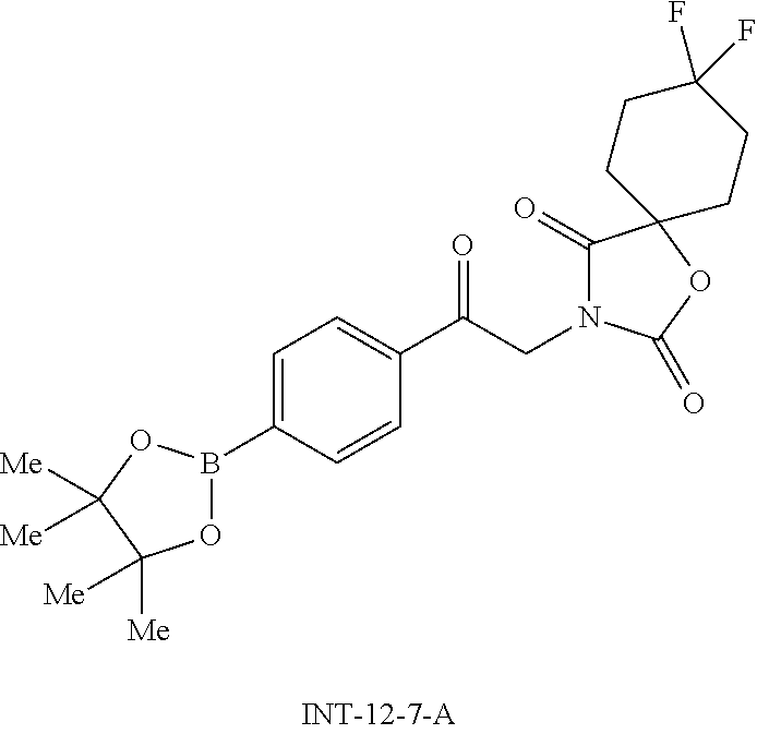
O1B(C2=CC=C(C(=O)CN3C(=O)C4(OC3=O)CCC(F)(F)CC4)C=C2)OC([Me])([Me])C1([Me])[Me]
